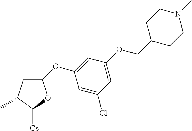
C1C(C)C([Cs])OC1OC1=CC(OCC2CCN(C)CC2)=CC(Cl)=C1
